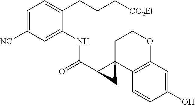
C1=C([NC])C=C(NC(C2C3(C4=C(OCC3)C=C(O)C=C4)C2)=O)C(CCC[CO2Et])=C1
